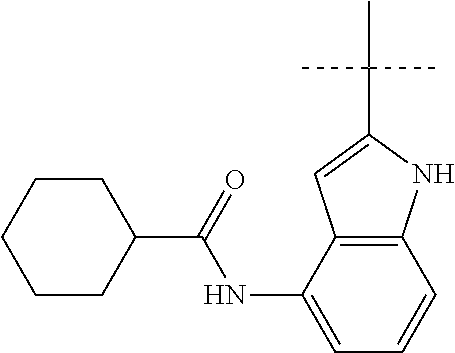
C1CC(C(=O)NC2=CC=CC3=C2C=C(C(C)(C)C)N3)CCC1
